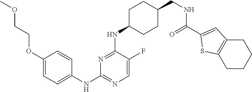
C1(OCCOC)=CC=C(NC2=NC=C(F)C(NC3CCC(CNC(=O)C4=CC5=C(CCCC5)S4)CC3)=N2)C=C1
